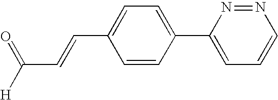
C1(C=CC([H])=O)=CC=C(C2=CC=CN=N2)C=C1
